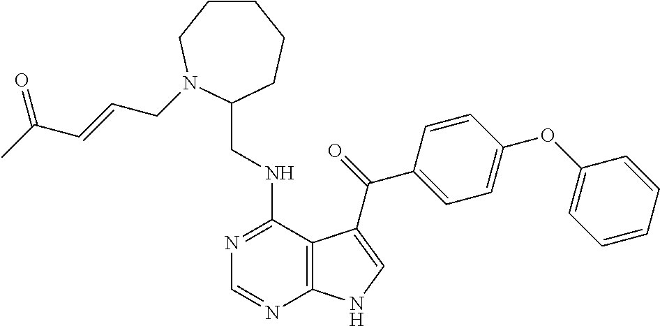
C1=CC=CC(OC2=CC=C(C(=O)C3=CNC4=C3C(NCC3CCCCCN3CC=CC(C)=O)=NC=N4)C=C2)=C1
